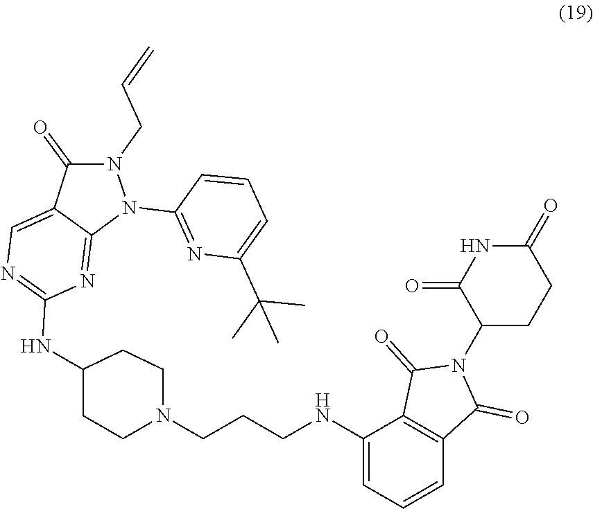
C1CN(CCCNC2=CC=CC3=C2C(=O)N(C2CCC(=O)NC2=O)C3=O)CCC1NC1=NC=C2C(=N1)N(C1=NC(C(C)(C)C)=CC=C1)N(CC=C)C2=O
